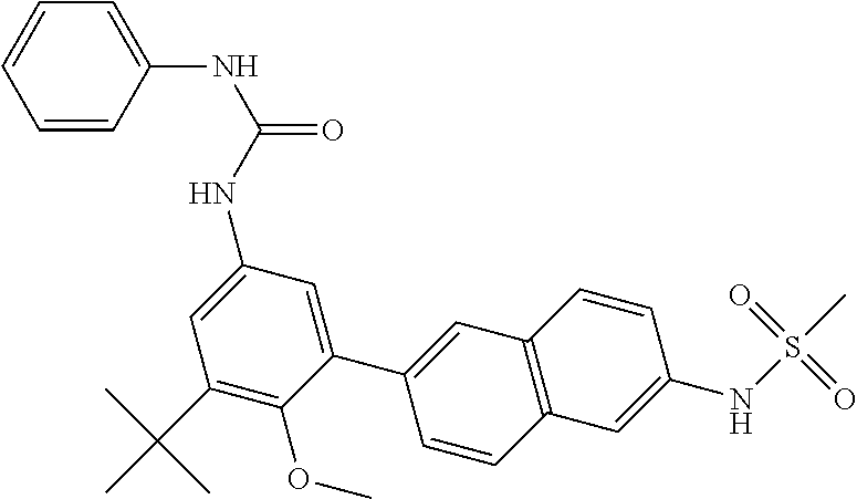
C1(C2=CC3=C(C=C2)C=C(NS(=O)(=O)C)C=C3)=CC(NC(NC2=CC=CC=C2)=O)=CC(C(C)(C)C)=C1OC
